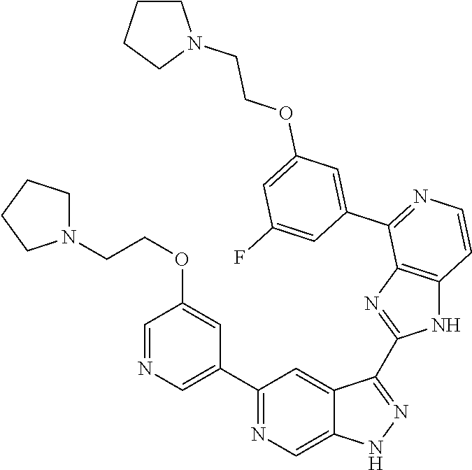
C1(C2=CN=CC(OCCN3CCCC3)=C2)=NC=C2C(=C1)C(C1=NC3=C(N1)C=CN=C3C1=CC(OCCN3CCCC3)=CC(F)=C1)=NN2
